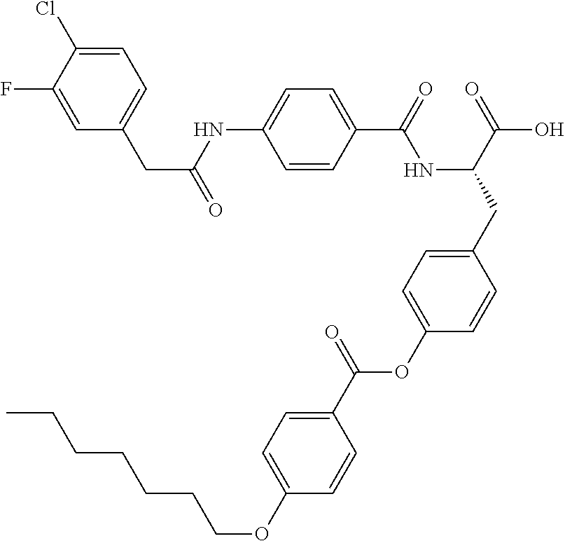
C1=CC(C(=O)NC(CC2=CC=C(OC(C3=CC=C(OCCCCCCC)C=C3)=O)C=C2)C(=O)O)=CC=C1NC(CC1=CC=C(Cl)C(F)=C1)=O
